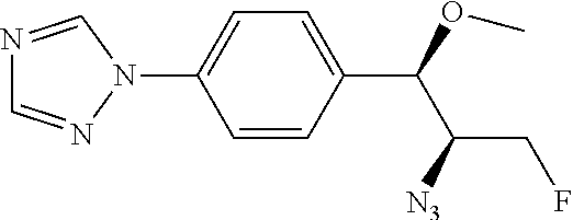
C1(C(C(CF)[N3])OC)=CC=C(N2C=NC=N2)C=C1
